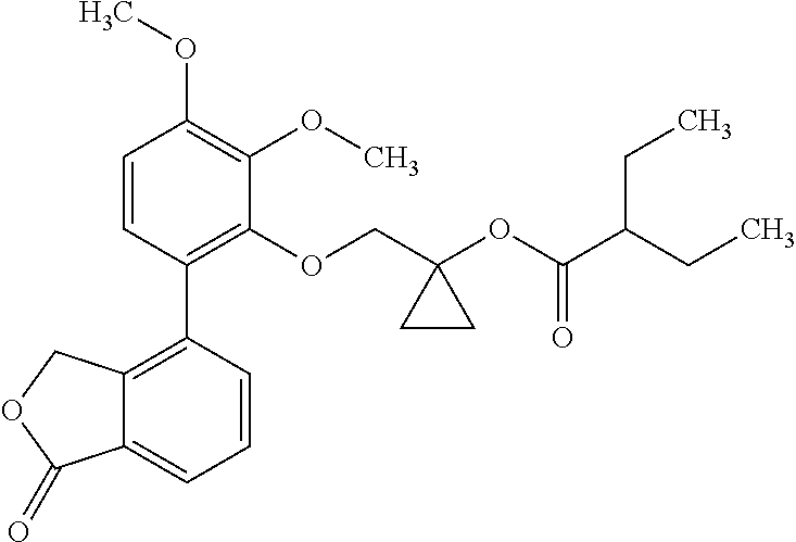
C1=CC(C2=C3C(=CC=C2)C(=O)OC3)=C(OCC2(OC(C(CC)CC)=O)CC2)C(OC)=C1OC
